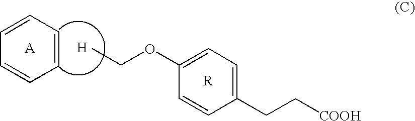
C1=CC=CC=C1.[H].CCOC1=CC=C(CC[COOH])C=C1
